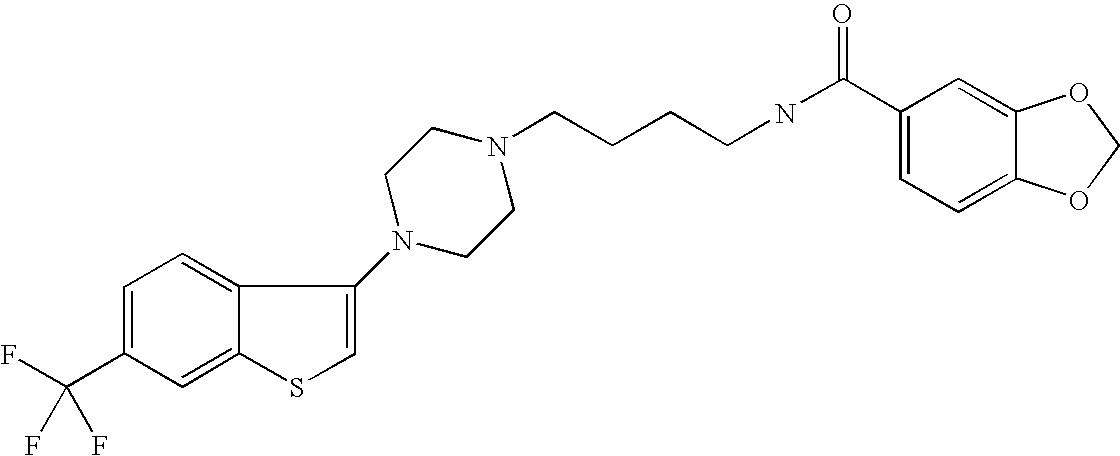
C1(C(F)(F)F)=CC=C2C(=C1)SC=C2N1CCN(CCCCNC(=O)C2=CC=C3C(=C2)OCO3)CC1
